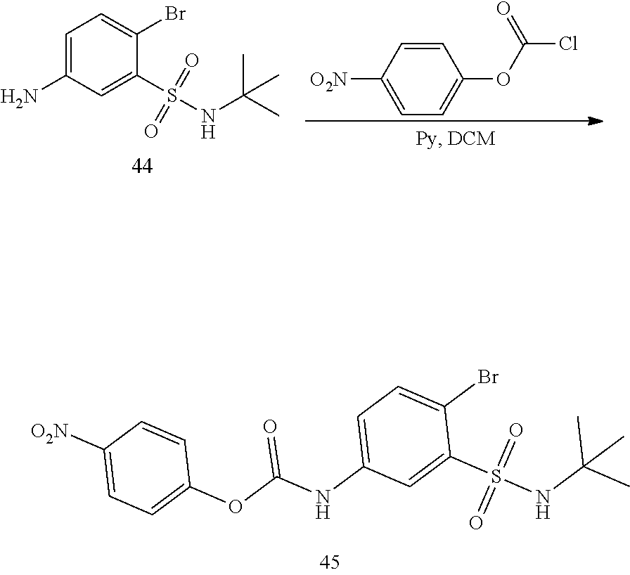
C1=C(N)C=C(S(NC(C)(C)C)(=O)=O)C(Br)=C1.C1([O2N])=CC=C(OC(Cl)=O)C=C1.C1=C(NC(OC2=CC=C([O2N])C=C2)=O)C=C(S(NC(C)(C)C)(=O)=O)C(Br)=C1
